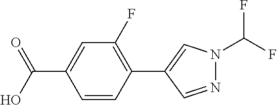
C1=CC(C2=CN(C(F)F)N=C2)=C(F)C=C1C(O)=O
